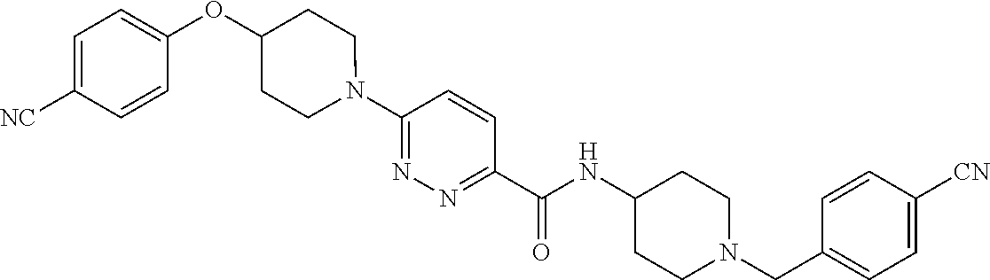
N(C(C1=NN=C(N2CCC(OC3=CC=C([CN])C=C3)CC2)C=C1)=O)C1CCN(CC2=CC=C([CN])C=C2)CC1
